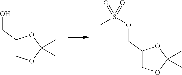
C1(CO)COC(C)(C)O1.C1(COS(C)(=O)=O)COC(C)(C)O1
